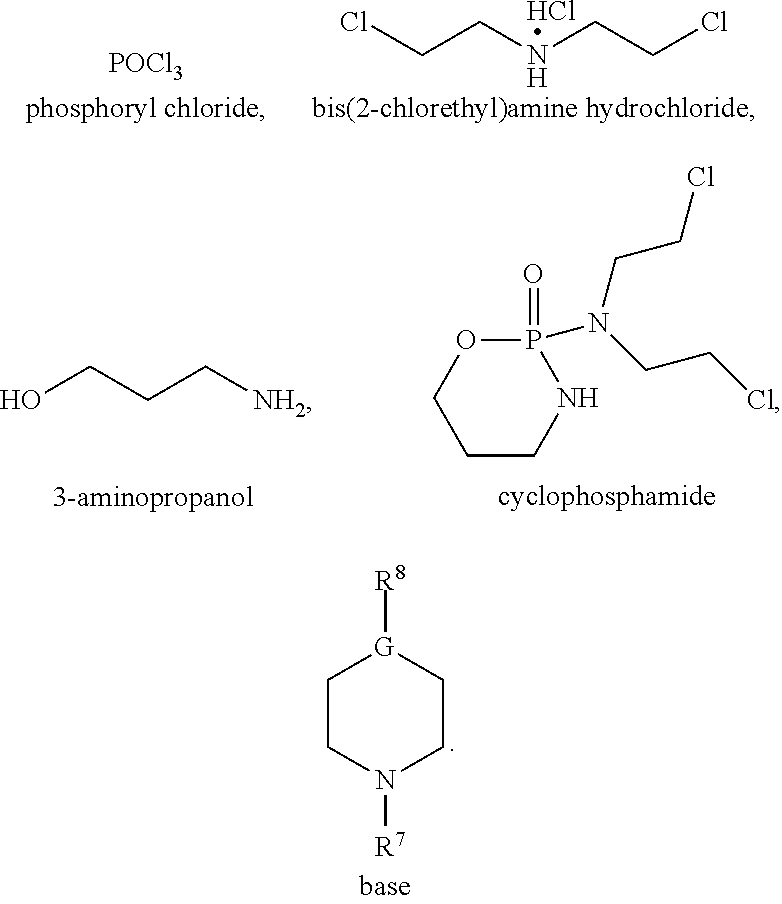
C1CN([R7])CC[G]1[R8].[POCl3].ClCCNCCCl.Cl.OCCC[NH2].C1CCNP(=O)(N(CCCl)CCCl)O1
